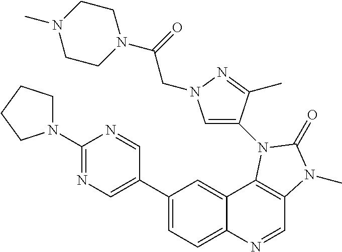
C1(N2CCCC2)=NC=C(C2=CC=C3C(=C2)C2=C(C=N3)N(C)C(=O)N2C2=CN(CC(=O)N3CCN(C)CC3)N=C2C)C=N1
